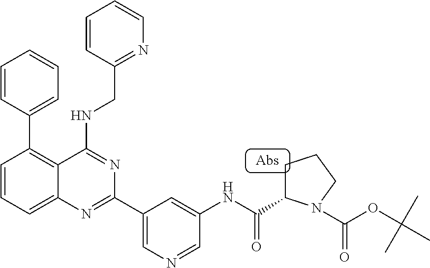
C1=CC=C2C(=C1C1=CC=CC=C1)C(NCC1=NC=CC=C1)=NC(C1=CN=CC(NC(=O)C3CCCN3C(OC(C)(C)C)=O)=C1)=N2
